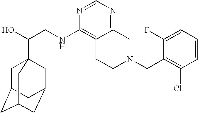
C(CNC1=C2C(=NC=N1)CN(CC1=C(Cl)C=CC=C1F)CC2)(O)C12CC3CC(CC(C1)C3)C2
